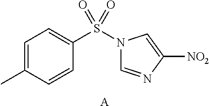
C1=C(C)C=CC(S(N2C=NC([NO2])=C2)(=O)=O)=C1.[A]
